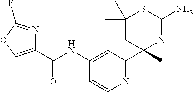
C1(C(NC2=CC(C3(C)N=C(N)SC(C)(C)C3)=NC=C2)=O)=COC(F)=N1
